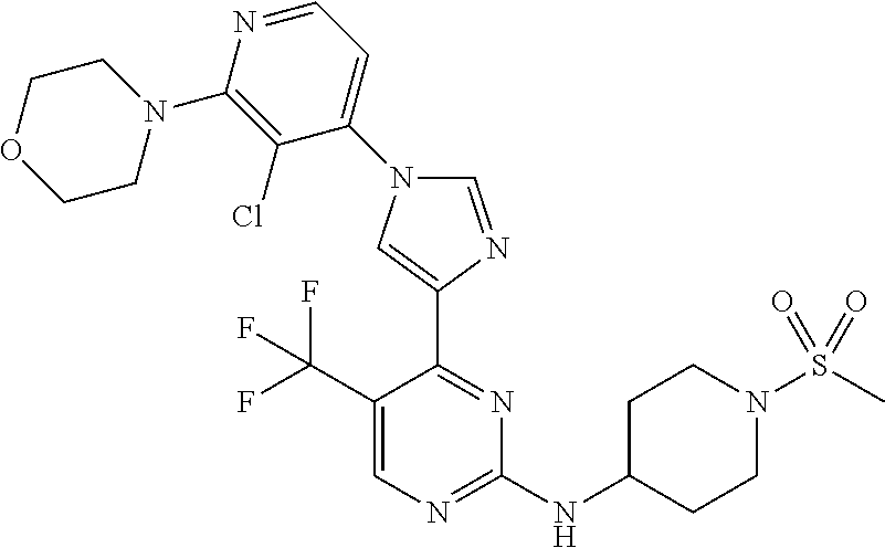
C1(C(F)(F)F)=CN=C(NC2CCN(S(C)(=O)=O)CC2)N=C1C1=CN(C2=CC=NC(N3CCOCC3)=C2Cl)C=N1
